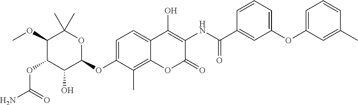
NC(=O)OC1C(O)C(OC2=CC=C3C(=C2C)OC(=O)C(NC(=O)C2=CC(OC4=CC=CC(C)=C4)=CC=C2)=C3O)OC(C)(C)C1OC
